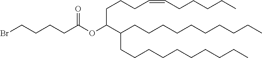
C(C(CCCCCCCCCC)CCCCCCCCCC)(OC(CCCCBr)=O)CCCC=CCCCCC
